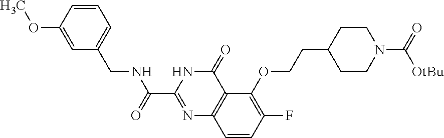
C1=CC(OC)=CC(CNC(C2=NC3=C(C(=O)N2)C(OCCC2CCN(C([OtBu])=O)CC2)=C(F)C=C3)=O)=C1
